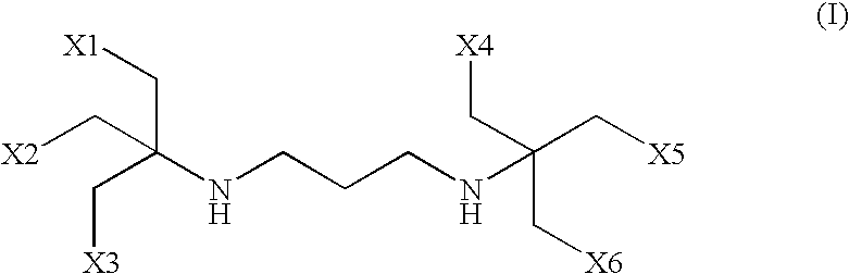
[X2]CC(NCCCNC(C[X6])(C[X5])C[X4])(C[X1])C[X3]
